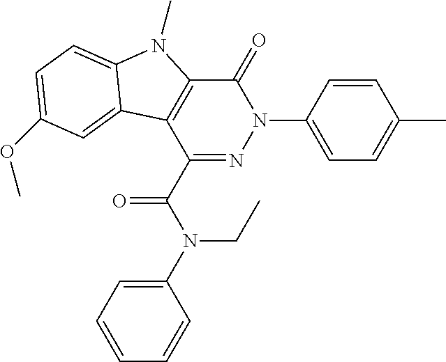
C1(C(=O)N(CC)C2=CC=CC=C2)=NN(C2=CC=C(C)C=C2)C(=O)C2=C1C1=CC(OC)=CC=C1N2C
